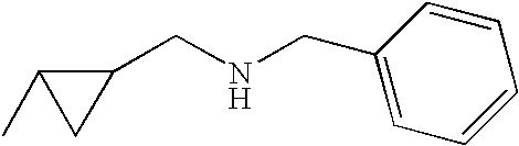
C1(CNCC2=CC=CC=C2)C(C)C1
